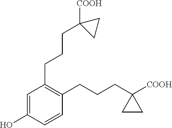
C1(O)=CC(CCCC2([COOH])CC2)=C(CCCC2([COOH])CC2)C=C1
